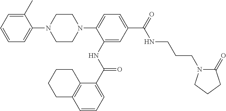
C1=CC=C(C)C(N2CCN(C3=CC=C(C(=O)NCCCN4C(=O)CCC4)C=C3NC(C3=CC=CC4=C3CCCC4)=O)CC2)=C1
